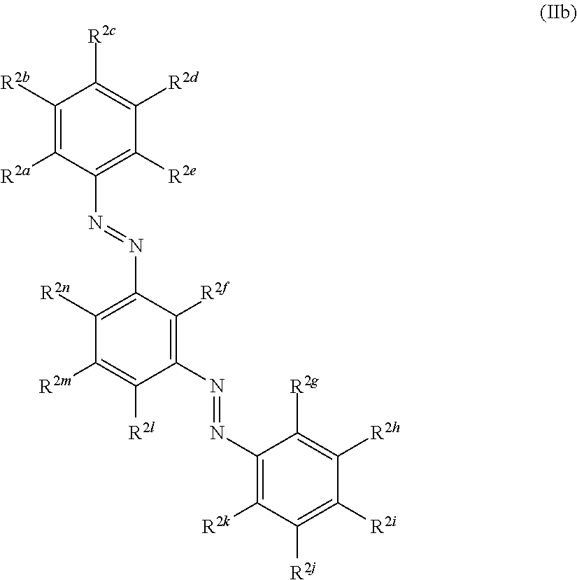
C1([R2b])=C([R2a])C(N=NC2=C([R2n])C([R2m])=C([R2l])C(N=NC3=C([R2k])C([R2j])=C([R2i])C([R2h])=C3[R2g])=C2[R2f])=C([R2e])C([R2d])=C1[R2c]
